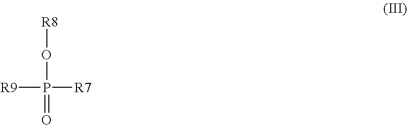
[R9]P([R7])(O[R8])=O
